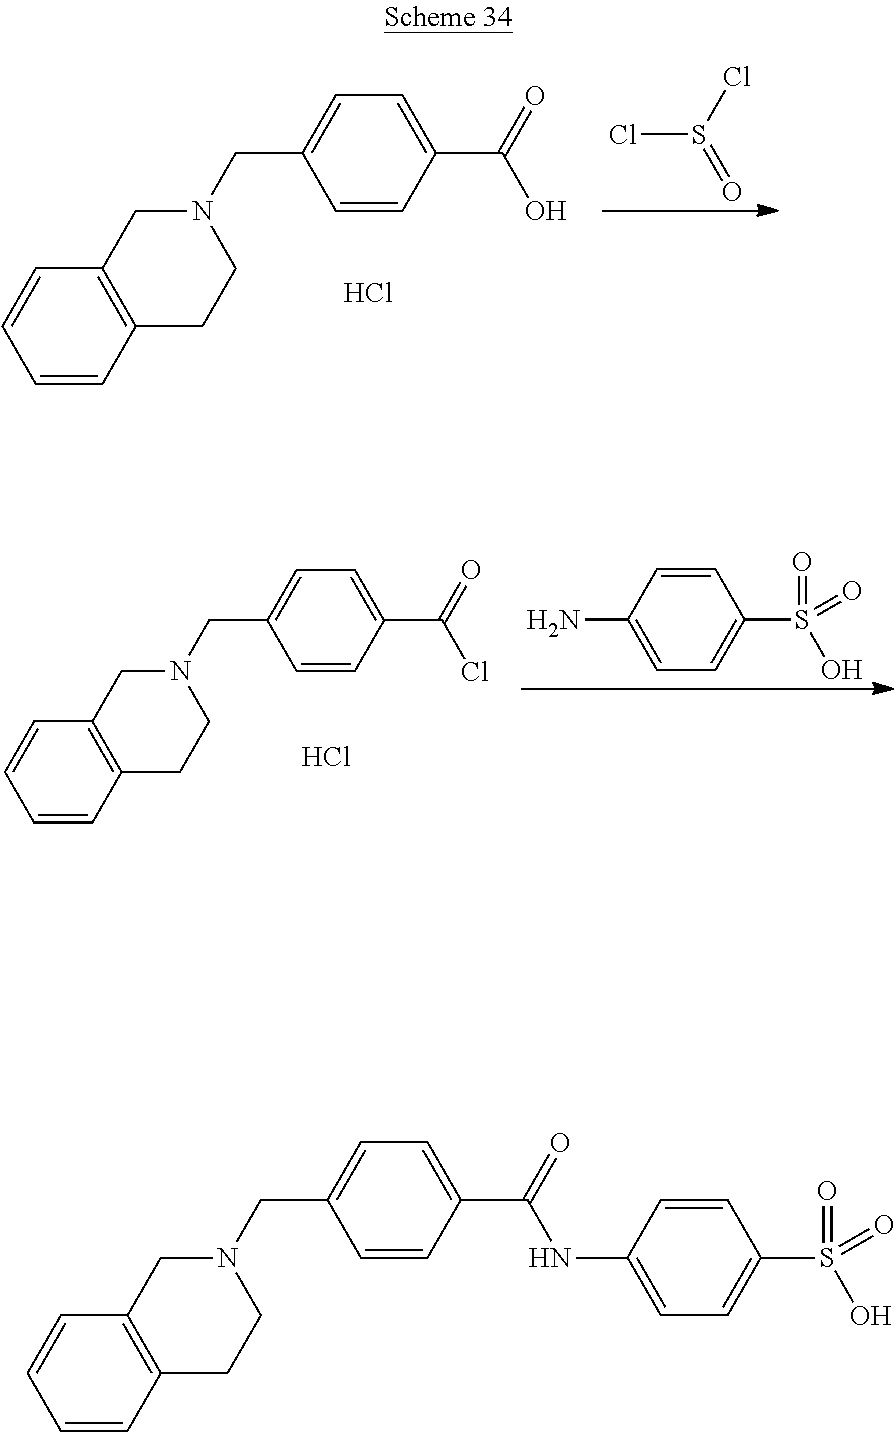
C1=CC2=C(C=C1)CN(CC1=CC=C(C(=O)O)C=C1)CC2.Cl.ClS(Cl)=O.C1=CC2=C(C=C1)CN(CC1=CC=C(C(=O)Cl)C=C1)CC2.Cl.C1(S(=O)(=O)O)=CC=C(N)C=C1.C1=CC2=C(C=C1)CN(CC1=CC=C(C(=O)NC3=CC=C(S(=O)(O)=O)C=C3)C=C1)CC2
